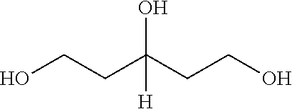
OCCC(CCO)(O)[H]
